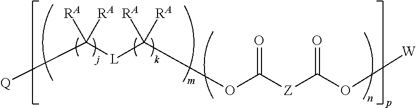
[Q]C([L]C(OC([Z]C(O[W])=O)=O)([RA])[RA])([RA])[RA]
